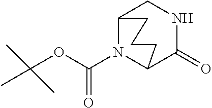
C12N(C(OC(C)(C)C)=O)C(C(=O)NC1)CCC2
